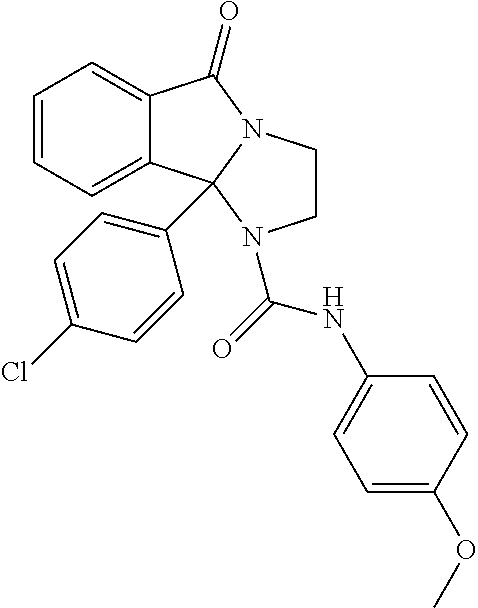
C1=CC=C2C(=C1)C1(C3=CC=C(Cl)C=C3)N(C2=O)CCN1C(=O)NC1=CC=C(OC)C=C1
